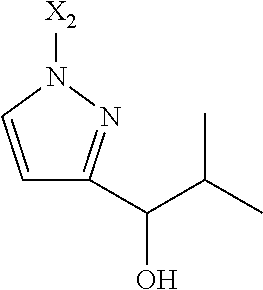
[X2]N1C=CC(C(C(C)C)O)=N1
